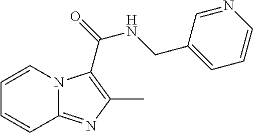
N12C(=NC(C)=C1C(=O)NCC1=CC=CN=C1)C=CC=C2
